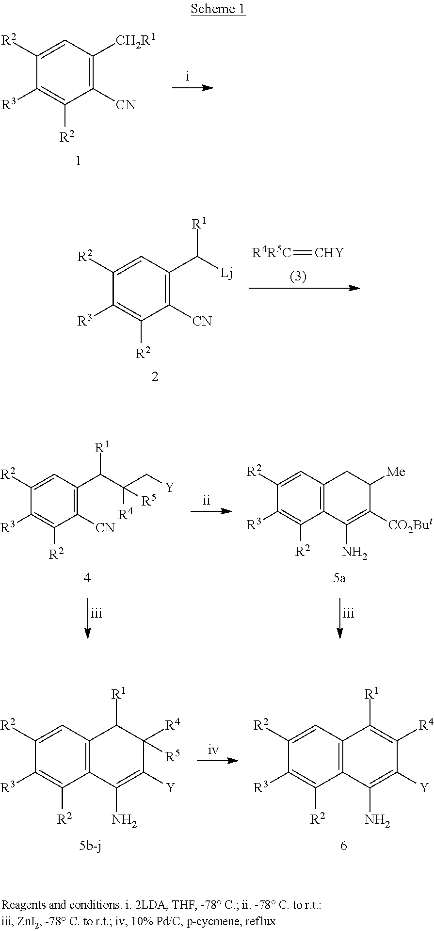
C1([CN])=C(C(C(C[Y])([R4])[R5])[R1])C=C([R2])C([R3])=C1[R2].C12=C(C=C([R2])C([R3])=C1[R2])CC([Me])C([CO2But])=C2N.C1([CN])=C([CH2R1])C=C([R2])C([R3])=C1[R2].[R4R5C]=[CHY].C1([CN])=C(C([Lj])[R1])C=C([R2])C([R3])=C1[R2].C12=C(C=C([R2])C([R3])=C1[R2])C([R1])=C([R4])C([Y])=C2N.C12=C(C=C([R2])C([R3])=C1[R2])C([R1])C([R4])([R5])C([Y])=C2N
